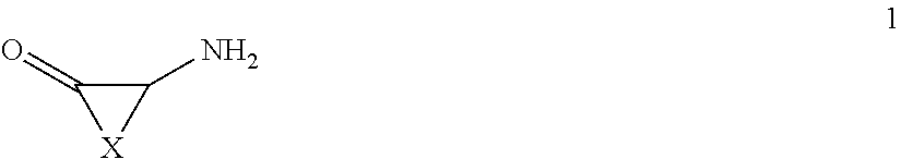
C1(N)C(=O)[X]1
